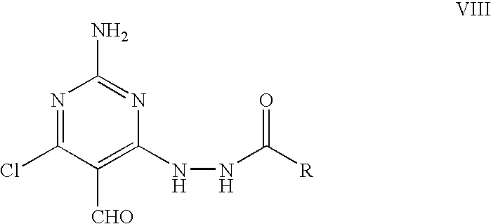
N1=C(Cl)C([CHO])=C(NNC([R])=O)N=C1N
